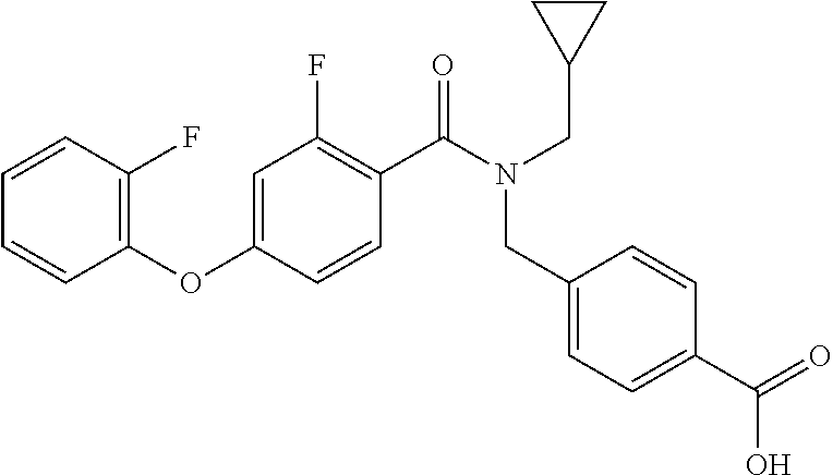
C1=CC(C(N(CC2CC2)CC2=CC=C(C(O)=O)C=C2)=O)=C(F)C=C1OC1=C(F)C=CC=C1
